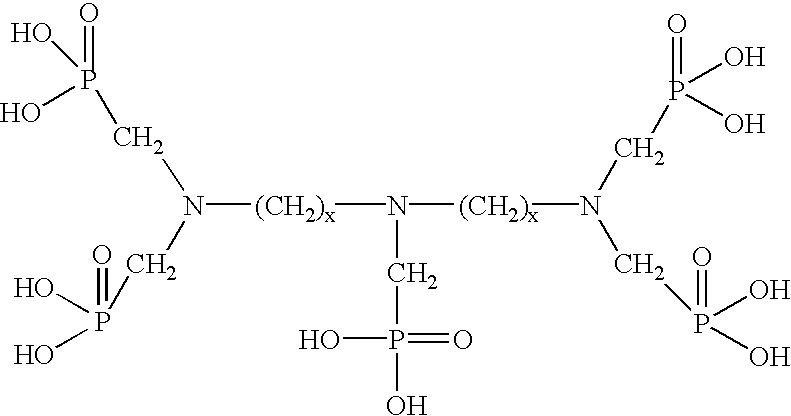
[(CH2)x](N([(CH2)x]N(CP(=O)(O)O)CP(=O)(O)O)CP(O)(=O)O)N(CP(=O)(O)O)CP(=O)(O)O
